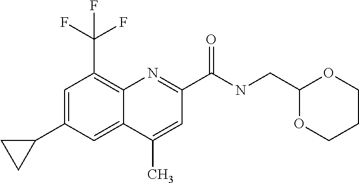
C1(C)=CC(C(NCC2OCCCO2)=O)=NC2=C(C(F)(F)F)C=C(C3CC3)C=C12
